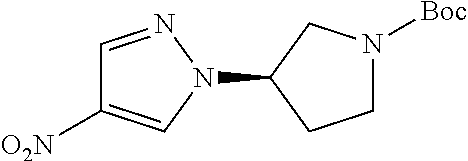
C1=NN(C2CCN([Boc])C2)C=C1[O2N]
